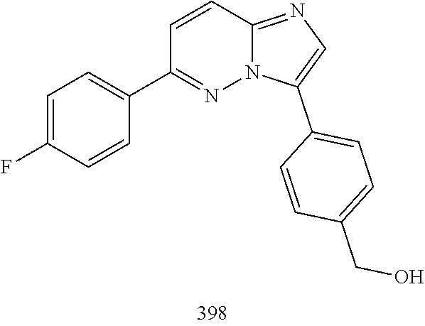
C1(C2=CC=C(F)C=C2)=NN2C(=NC=C2C2=CC=C(CO)C=C2)C=C1
